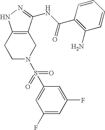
C1C2=C(CCN1S(C1=CC(F)=CC(F)=C1)(=O)=O)NN=C2NC(C1=C(N)C=CC=C1)=O
